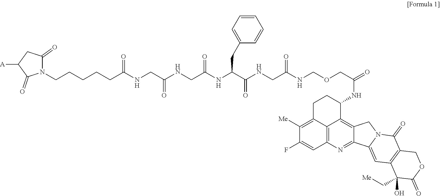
C1([A])C(=O)N(CCCCCC(NCC(NCC(NC(C(NCC(NCOCC(NC2CCC3=C([Me])C(F)=CC4=C3C2=C2C(=N4)C3=CC4=C(C(=O)N3C2)COC(=O)C4(O)C[Me])=O)=O)=O)CC2=CC=CC=C2)=O)=O)=O)C(=O)C1
